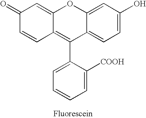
C1(=O)C=CC2=C(C3=CC=CC=C3[COOH])C3=CC=C(O)C=C3OC2=C1
